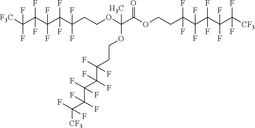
C(C(C(C(CCOC(C(OCCC(C(C(C(C([CF3])(F)F)(F)F)(F)F)(F)F)(F)F)=O)(OCCC(C(C(C(C([CF3])(F)F)(F)F)(F)F)(F)F)(F)F)C)(F)F)(F)F)(F)F)(C([F3C])(F)F)(F)F
